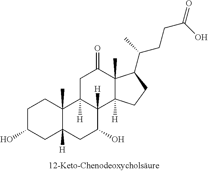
C1C(O)CC2([H])C(C)(C1)C1([H])C([H])(C(O)C2)C2([H])C(C)(C(=O)C1)C(C(C)CCC(O)=O)CC2
